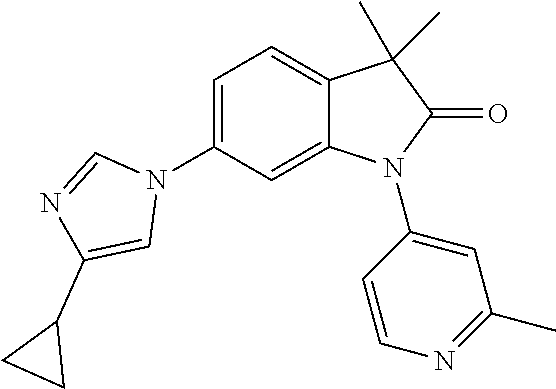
N1(C2=CC=C3C(=C2)N(C2=CC(C)=NC=C2)C(=O)C3(C)C)C=NC(C2CC2)=C1
